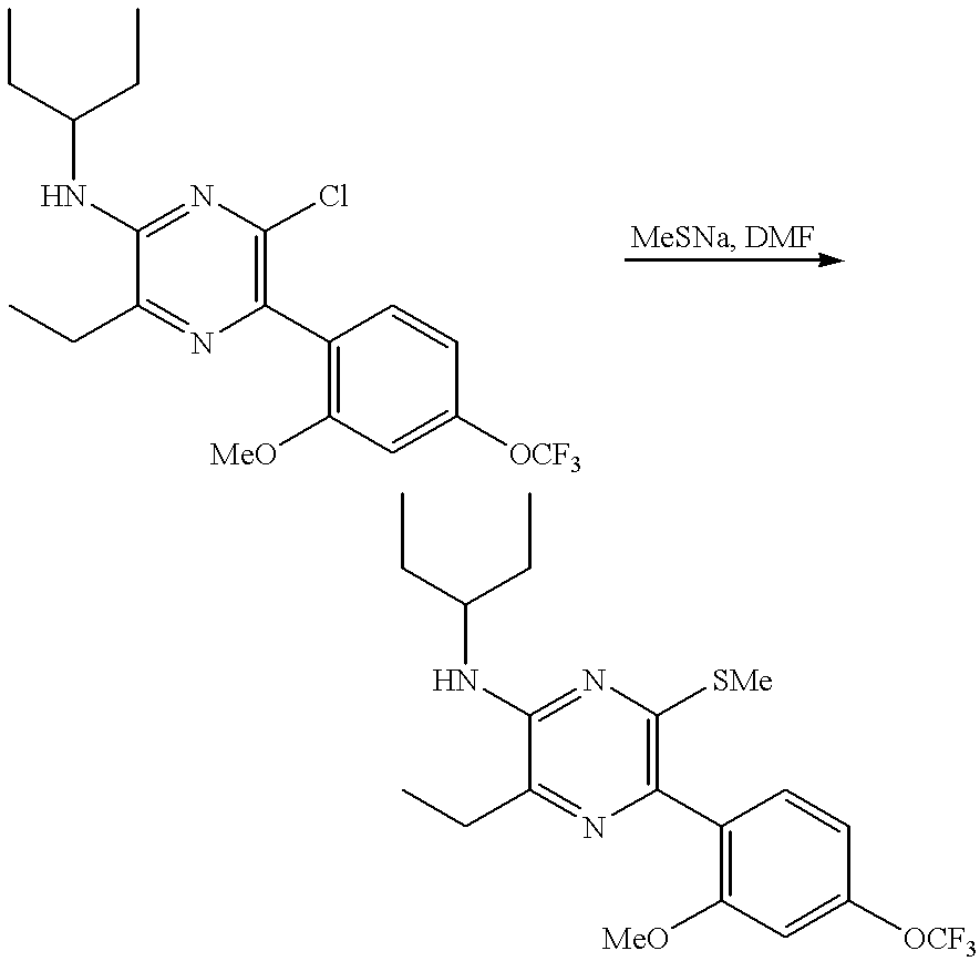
C1(NC(CC)CC)=NC(Cl)=C(C2=C([MeO])C=C([OCF3])C=C2)N=C1CC.C1(NC(CC)CC)=NC([SMe])=C(C2=C([MeO])C=C([OCF3])C=C2)N=C1CC
